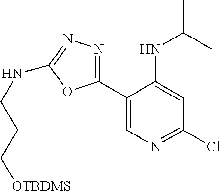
C1(C2=NN=C(NCCC[OTBDMS])O2)=CN=C(Cl)C=C1NC(C)C
